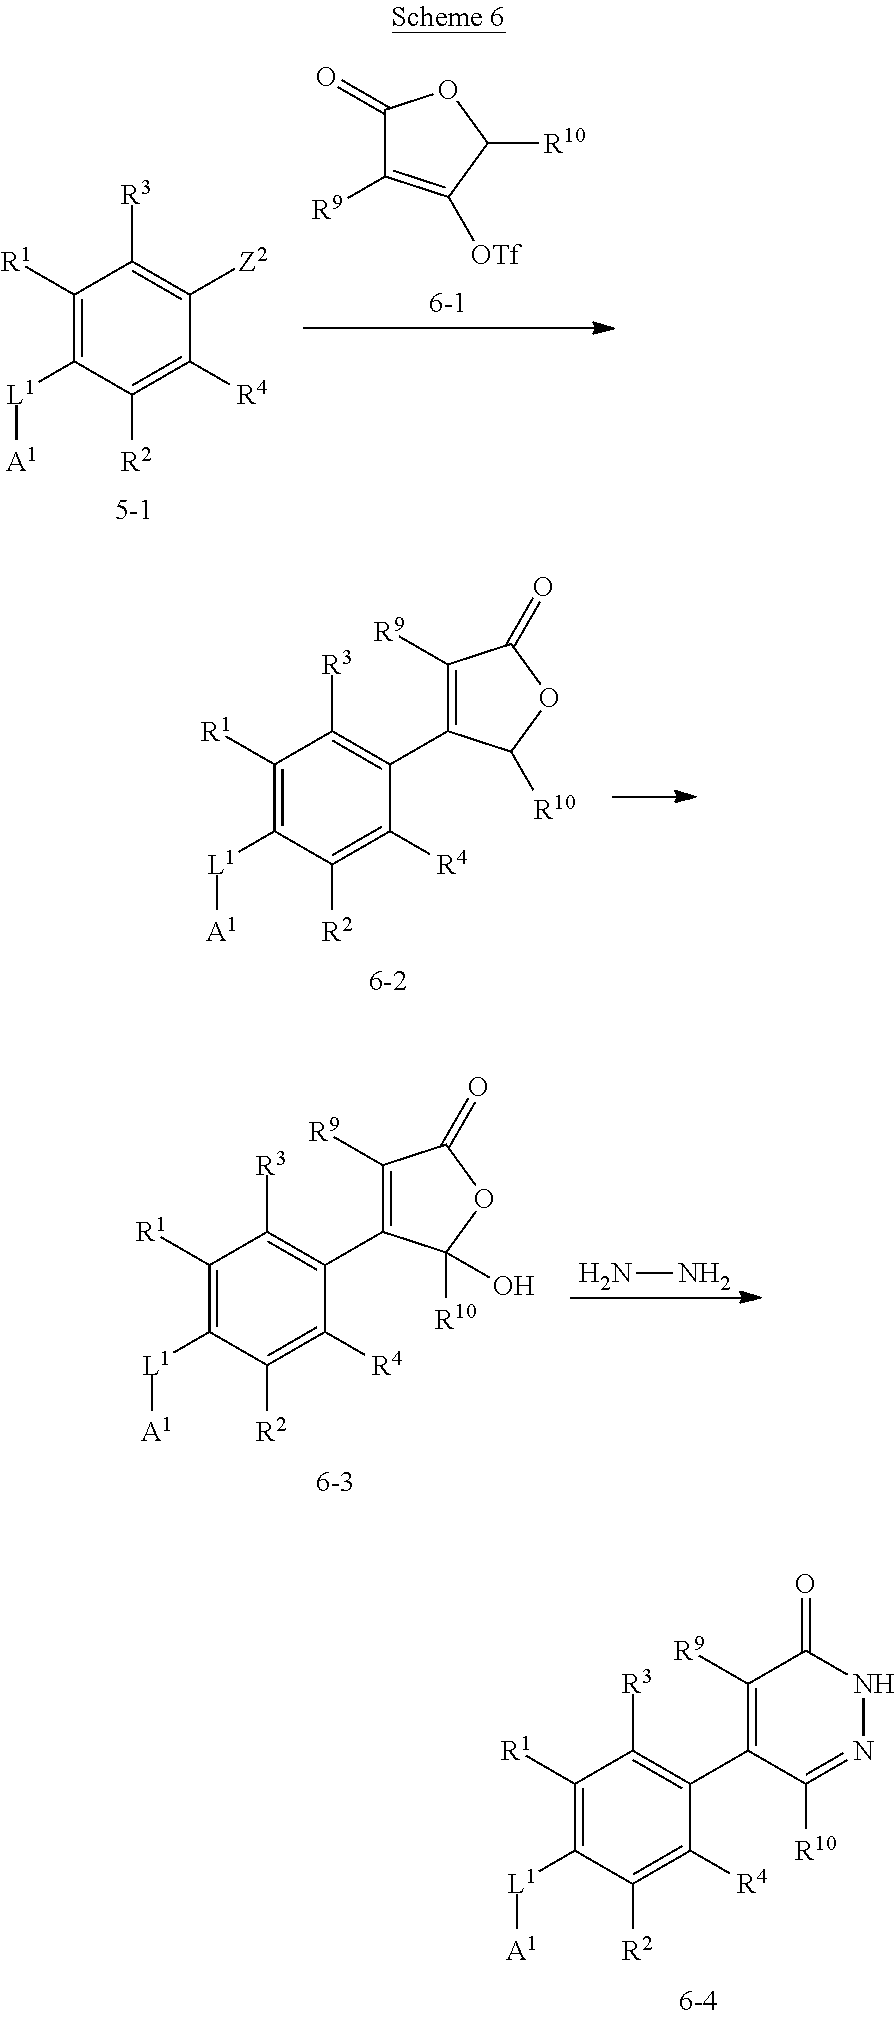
C1([R1])=C([L1][A1])C([R2])=C([R4])C([Z2])=C1[R3].C1(=O)C([R9])=C([OTf])C([R10])O1.C1([R1])=C([L1][A1])C([R2])=C([R4])C(C2=C([R9])C(=O)OC2[R10])=C1[R3].NN.C1([R1])=C([L1][A1])C([R2])=C([R4])C(C2=C([R9])C(=O)OC2(O)[R10])=C1[R3].C1([R1])=C([L1][A1])C([R2])=C([R4])C(C2=C([R9])C(=O)NN=C2[R10])=C1[R3]
